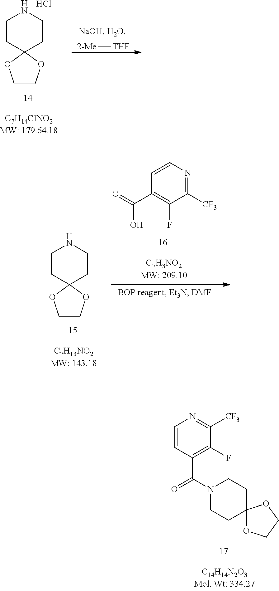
C1CC2(CCN1)OCCO2.Cl.[2-Me][THF].C1CC2(CCN1)OCCO2.C1=CN=C([CF3])C(F)=C1C(=O)O.C1=CC(C(N2CCC3(CC2)OCCO3)=O)=C(F)C([CF3])=N1
